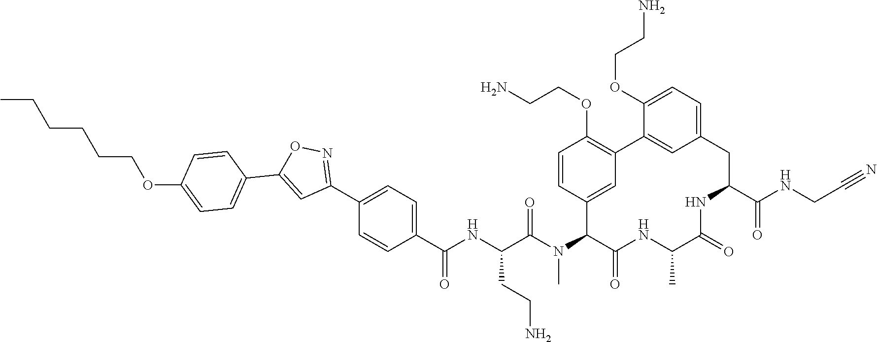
C1(C(NC(C(N(C2C(=O)NC(C)C(=O)NC(C(NCC#N)=O)CC3=CC=C(OCCN)C(=C3)C3=C(OCCN)C=CC2=C3)C)=O)CCN)=O)=CC=C(C2=NOC(C3=CC=C(OCCCCCC)C=C3)=C2)C=C1
